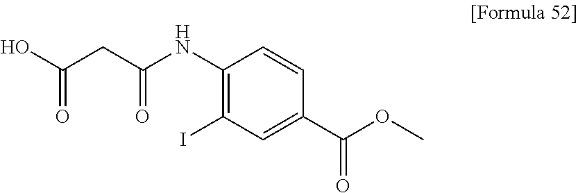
OC(CC(NC1=C(I)C=C(C(OC)=O)C=C1)=O)=O
